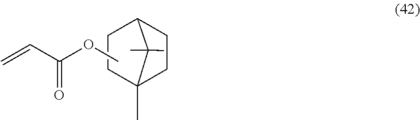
C1C2CCC(C)(C2(C)C)C1.COC(C=C)=O
